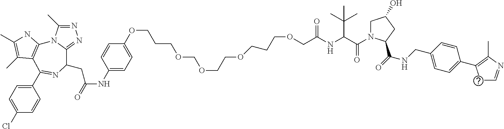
N1=C(C)N2C(=N1)C(CC(NC1=CC=C(OCCCOCOCCOCCCOCC(=O)NC(C(C)(C)C)C(N3CC(O)CC3C(NCC3=CC=C(C4=C(C)N=CC4)C=C3)=O)=O)C=C1)=O)N=C(C1=CC=C(Cl)C=C1)C1=C2NC(C)=C1C
